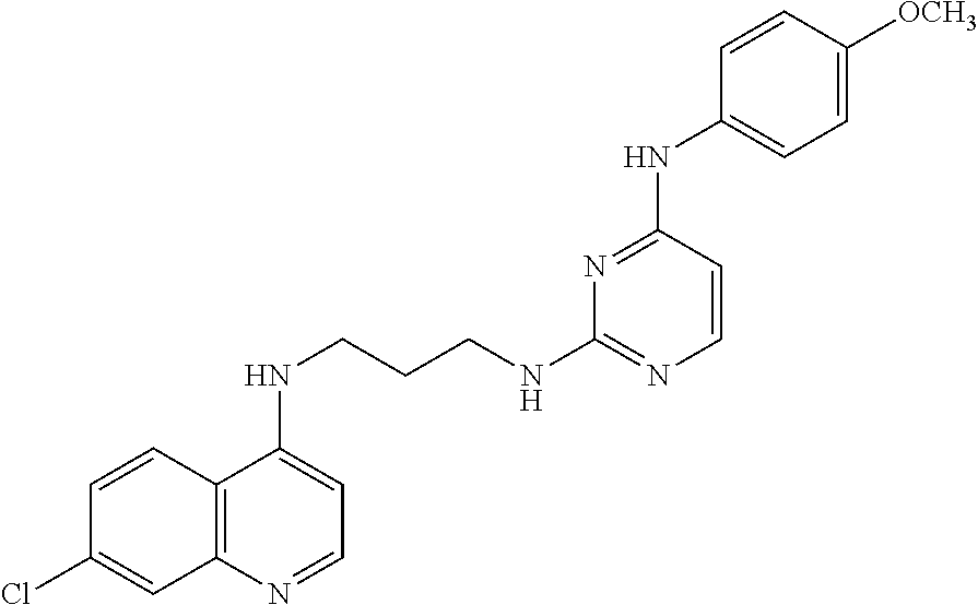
C1=CC2=C(C=C1Cl)N=CC=C2NCCCNC1=NC=CC(NC2=CC=C([OCH3])C=C2)=N1
